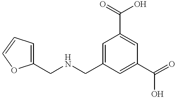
C1=C(CNCC2=CC=CO2)C=C(C(=O)O)C=C1C(=O)O
